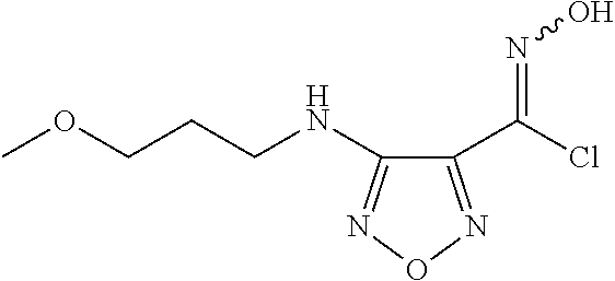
C1(C(Cl)=NO)=NON=C1NCCCOC
